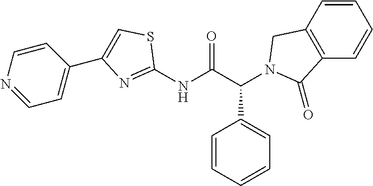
C1(NC(C(C2=CC=CC=C2)N2CC3=C(C=CC=C3)C2=O)=O)=NC(C2=CC=NC=C2)=CS1
